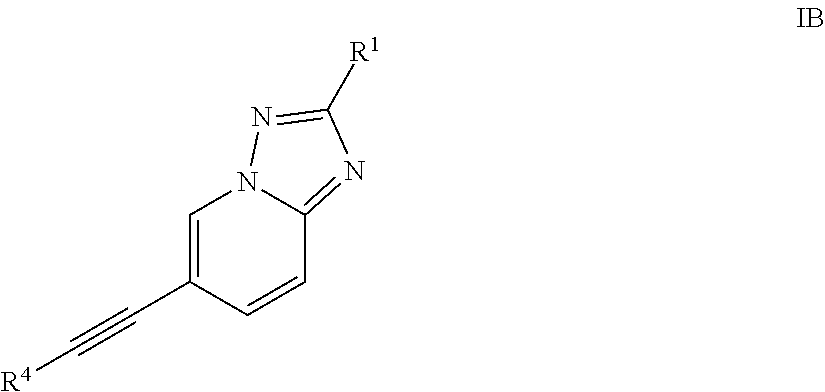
C1=C(C#C[R4])C=CC2=NC([R1])=NN12
